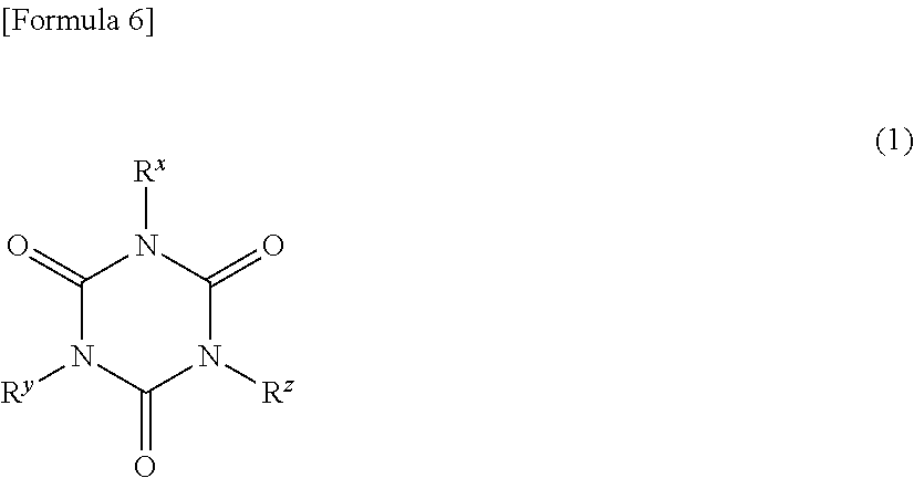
C1(=O)N([Rx])C(=O)N([Ry])C(=O)N1[Rz]
